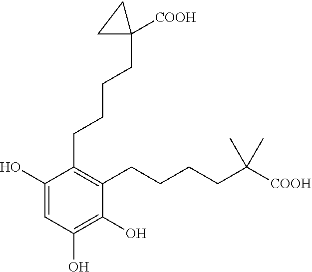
C1=C(O)C(CCCCC2([COOH])CC2)=C(CCCCC(C)(C)[COOH])C(O)=C1O
